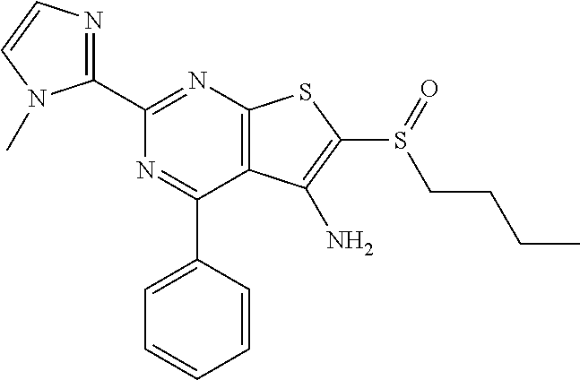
C1(C2=NC3=C(C(C4=CC=CC=C4)=N2)C(N)=C(S(CCCC)=O)S3)=NC=CN1C
